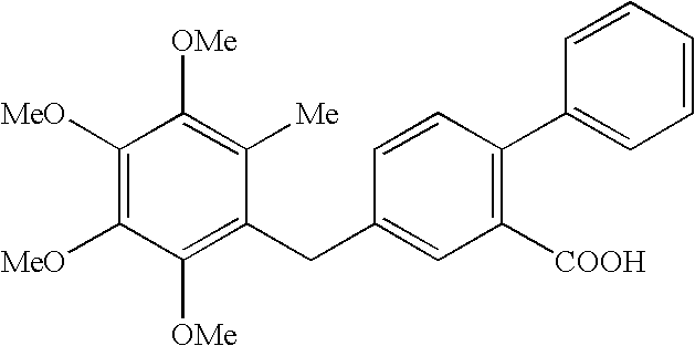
C1([MeO])=C([MeO])C([OMe])=C(CC2=CC([COOH])=C(C3=CC=CC=C3)C=C2)C([Me])=C1[OMe]
